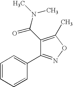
C1=CC=CC(C2=NOC(C)=C2C(N(C)C)=O)=C1
